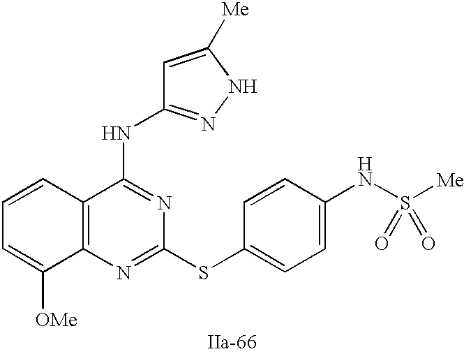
C12=C(N=C(SC3=CC=C(NS([Me])(=O)=O)C=C3)N=C1NC1=NNC([Me])=C1)C([OMe])=CC=C2
